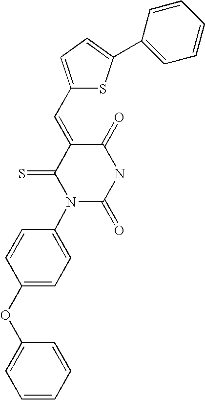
C1=CC(OC2=CC=CC=C2)=CC=C1N1C(=O)NC(=O)C(=CC2=CC=C(C3=CC=CC=C3)S2)C1=S
